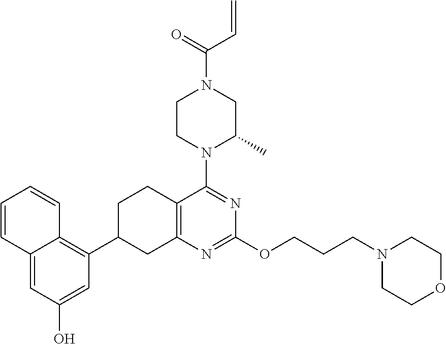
C12=CC(O)=CC(C3CC4=C(CC3)C(N3C(C)CN(C(=O)C=C)CC3)=NC(OCCCN3CCOCC3)=N4)=C1C=CC=C2
